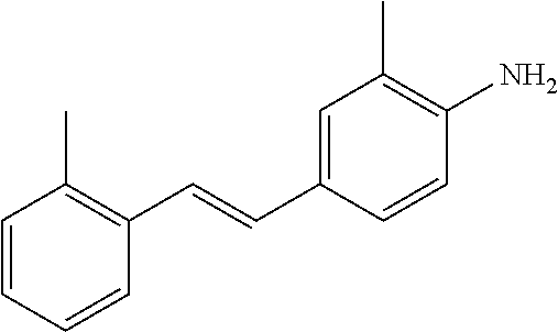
C1=CC=CC(C=CC2=CC(C)=C(N)C=C2)=C1C
